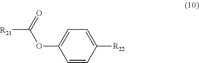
[R21]C(=O)OC1=CC=C([R22])C=C1
